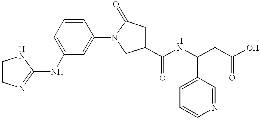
C1(NC2=CC=CC(N3CC(C(NC(CC(O)=O)C4=CC=CN=C4)=O)CC3=O)=C2)=NCCN1
